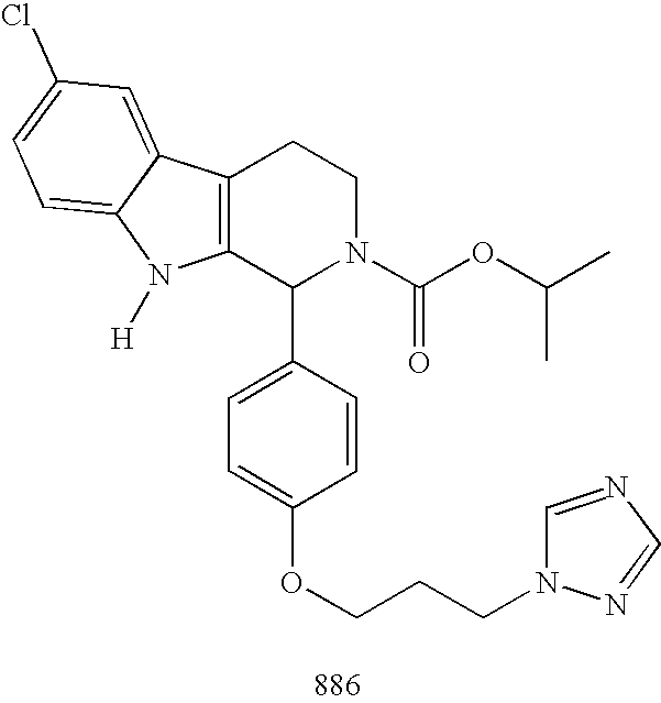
C12=C(C(C3=CC=C(OCCCN4C=NC=N4)C=C3)N(C(OC(C)C)=O)CC1)N([H])C1=CC=C(Cl)C=C21
